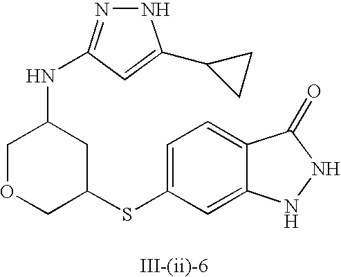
C1=C(SC2CC(NC3=NNC(C4CC4)=C3)COC2)C=C2C(=C1)C(=O)NN2
